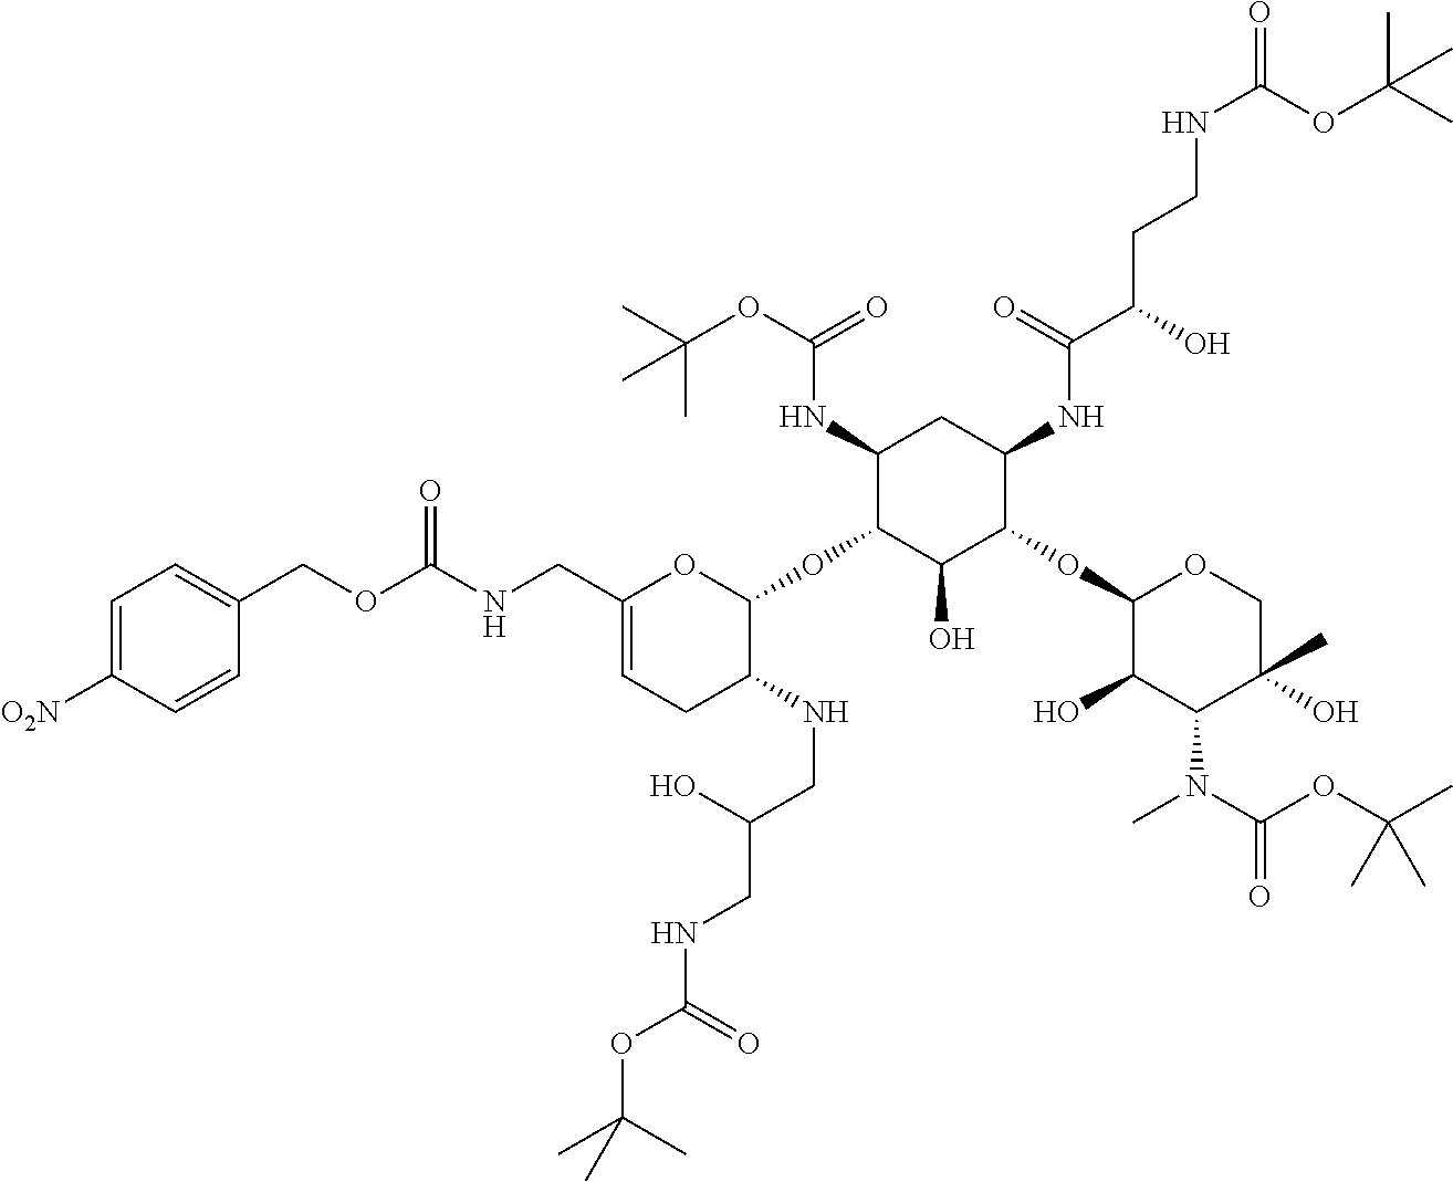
C1(NC(OC(C)(C)C)=O)C(OC2OC(CNC(=O)OCC3=CC=C([O2N])C=C3)=CCC2NCC(CNC(=O)OC(C)(C)C)O)C(O)C(OC2C(O)C(N(C)C(=O)OC(C)(C)C)C(C)(O)CO2)C(NC(C(O)CCNC(=O)OC(C)(C)C)=O)C1
